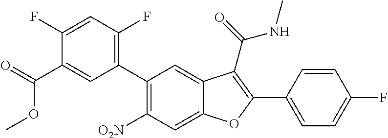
C1(C2=C(F)C=C(F)C(C(OC)=O)=C2)=C([O2N])C=C2C(=C1)C(C(=O)NC)=C(C1=CC=C(F)C=C1)O2
